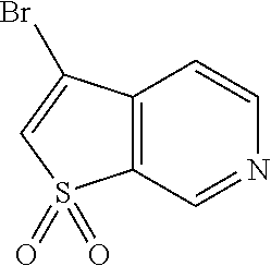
C12=C(C=NC=C1)S(=O)(=O)C=C2Br
